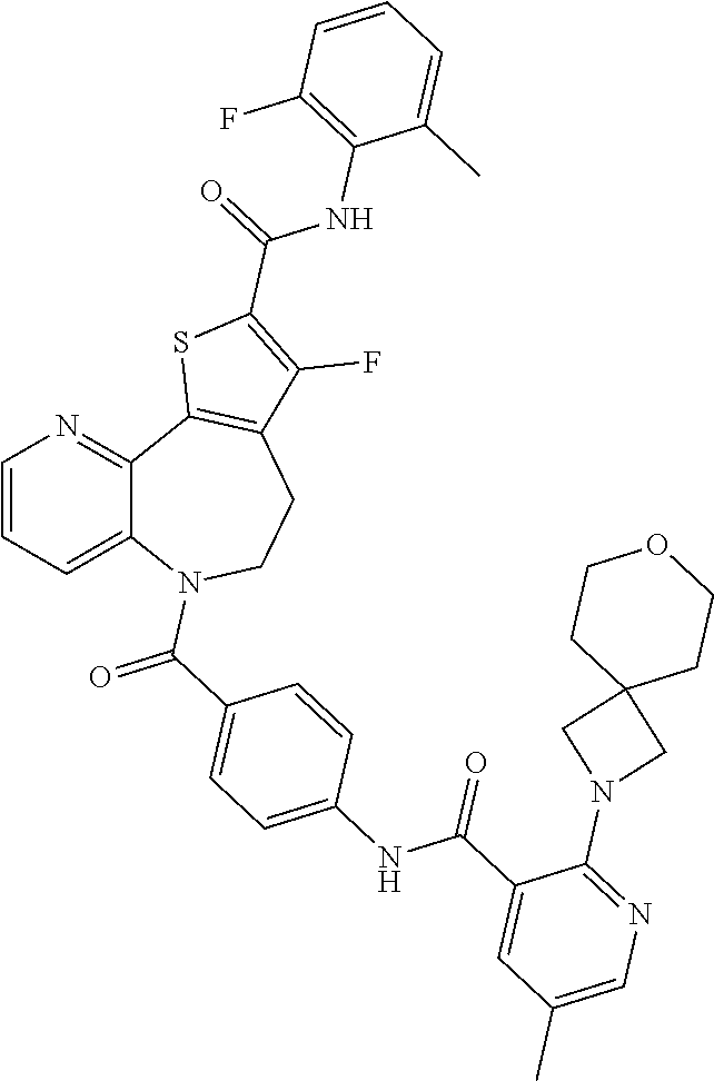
C1=CC=C2C(=N1)C1=C(CCN2C(C2=CC=C(NC(C3=CC(C)=CN=C3N3CC4(C3)CCOCC4)=O)C=C2)=O)C(F)=C(C(=O)NC2=C(F)C=CC=C2C)S1
